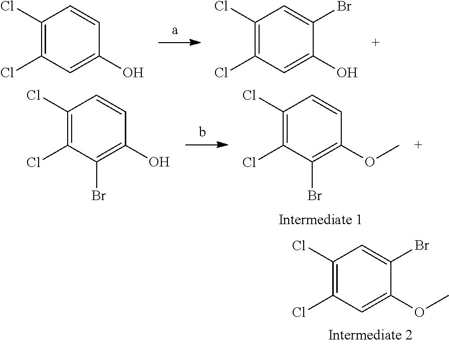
C1(Cl)=C(Cl)C=C(OC)C(Br)=C1.C1(Cl)=C(Cl)C=C(O)C=C1.C1(Cl)=C(Cl)C=C(O)C(Br)=C1.C1(Cl)=C(Cl)C(Br)=C(OC)C=C1.C1(Cl)=C(Cl)C(Br)=C(O)C=C1
